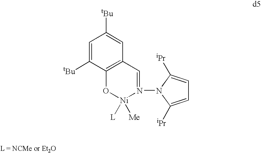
N1(N2C([iPr])=CC=C2[iPr])=CC2=C(C([tBu])=CC([tBu])=C2)O[Ni]1([L])[Me]
